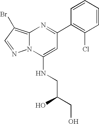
C12=C(Br)C=NN1C(NCC(CO)O)=CC(C1=C(Cl)C=CC=C1)=N2
